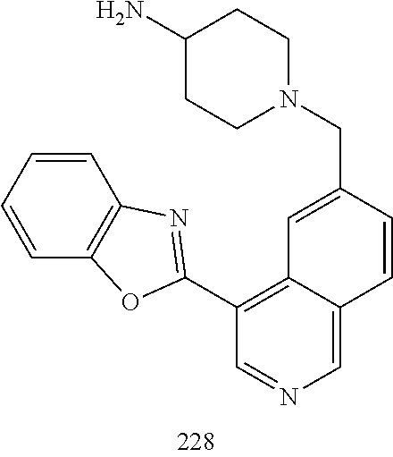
N1(CC2=CC3=C(C4=NC5=C(O4)C=CC=C5)C=NC=C3C=C2)CCC(N)CC1
